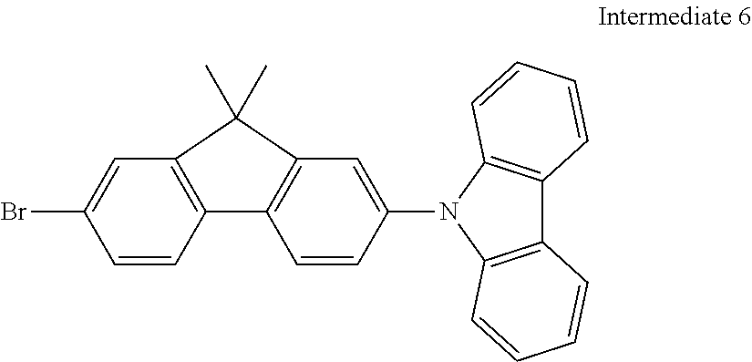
C12=C(C=C(Br)C=C1)C(C)(C)C1=C2C=CC(N2C3=C(C4=C2C=CC=C4)C=CC=C3)=C1
